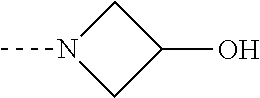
C1N(C)CC1O
